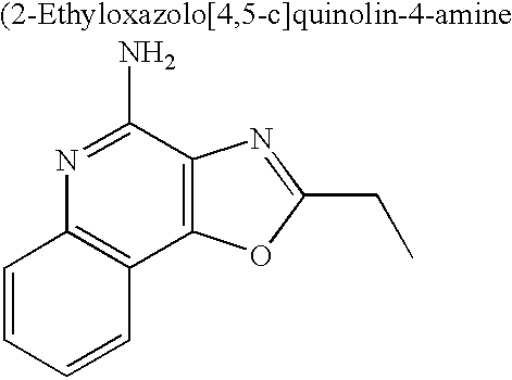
C1=CC=CC2=C1N=C(N)C1=C2OC(CC)=N1
